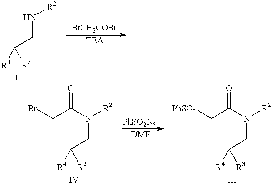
N(CC([R4])[R3])[R2].N(CC([R4])[R3])([R2])C(CBr)=O.N(CC([R4])[R3])([R2])C(C[PhSO2])=O
